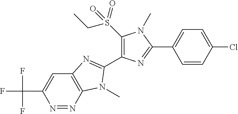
N1=NC2=C(C=C1C(F)(F)F)N=C(C1=C(S(CC)(=O)=O)N(C)C(C3=CC=C(Cl)C=C3)=N1)N2C
